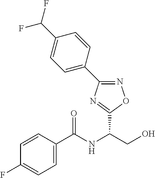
C1=CC(C(NC(CO)C2=NC(C3=CC=C(C(F)F)C=C3)=NO2)=O)=CC=C1F
